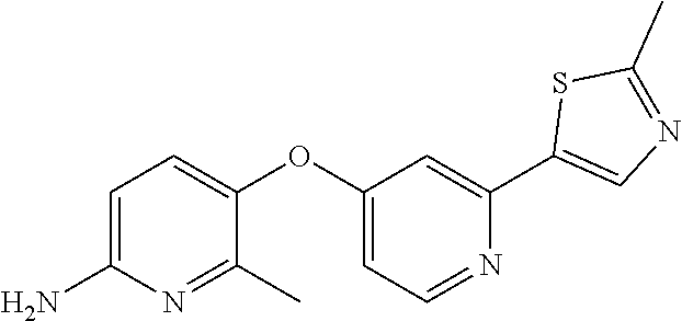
C1=C(N)N=C(C)C(OC2=CC=NC(C3=CN=C(C)S3)=C2)=C1
